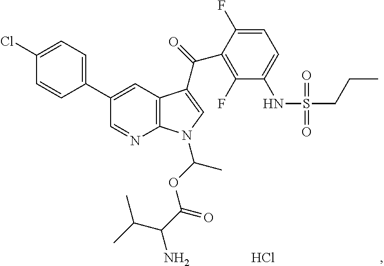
Cl.C1(Cl)=CC=C(C2=CC3=C(N=C2)N(C(OC(C(N)C(C)C)=O)C)C=C3C(=O)C2=C(F)C(NS(CCC)(=O)=O)=CC=C2F)C=C1
